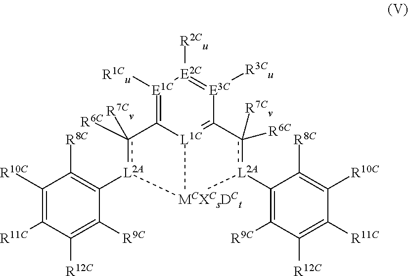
C1([R10C])=C([R11C])C([R12C])=C([R9C])C([L2A]2c([R6C])([R7Cv])C3=[E1C]([R1Cu])[E2C]([R2Cu])=[E3C]([R3Cu])C4=[L1C]3[MCXCsDCt]2[L2A](C2=C([R9C])C([R12C])=C([R11C])C([R10C])=C2[R8C])c4([R6C])[R7Cv])=C1[R8C]
